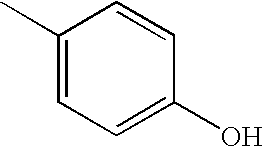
C1(C)=CC=C(O)C=C1
